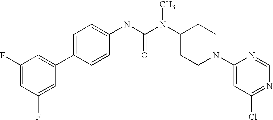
C1(F)=CC(F)=CC(C2=CC=C(NC(N(C3CCN(C4=CC(Cl)=NC=N4)CC3)C)=O)C=C2)=C1
